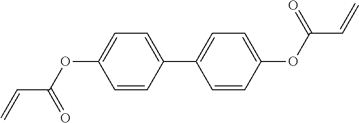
C(C(OC1=CC=C(C2=CC=C(OC(=O)C=C)C=C2)C=C1)=O)=C
